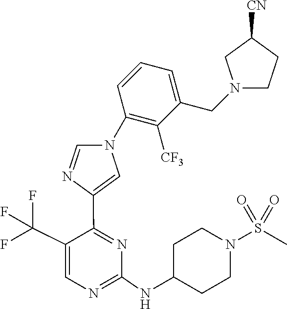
C1=C(C(F)(F)F)C(C2=CN(C3=C([CF3])C(CN4CCC([CN])C4)=CC=C3)C=N2)=NC(NC2CCN(S(C)(=O)=O)CC2)=N1
